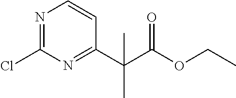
N1=C(Cl)N=C(C(C(OCC)=O)(C)C)C=C1
